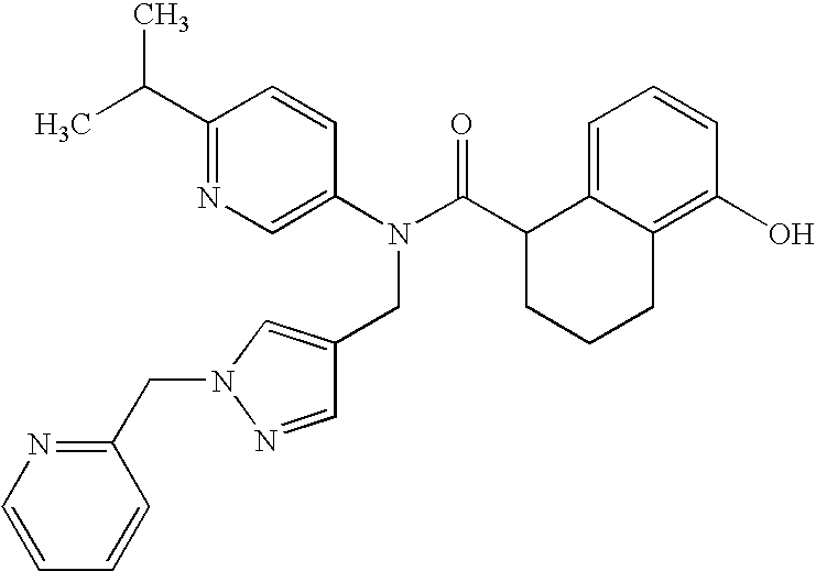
C1(C(C)C)=NC=C(N(C(C2CCCC3=C(O)C=CC=C23)=O)CC2=CN(CC3=NC=CC=C3)N=C2)C=C1
